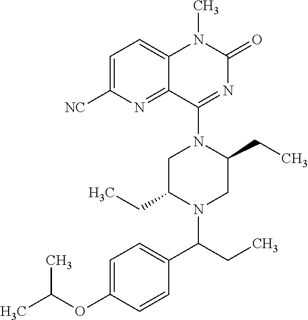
C1=C([NC])N=C2C(=C1)N(C)C(=O)N=C2N1C(CC)CN(C(C2=CC=C(OC(C)C)C=C2)CC)C(CC)C1
